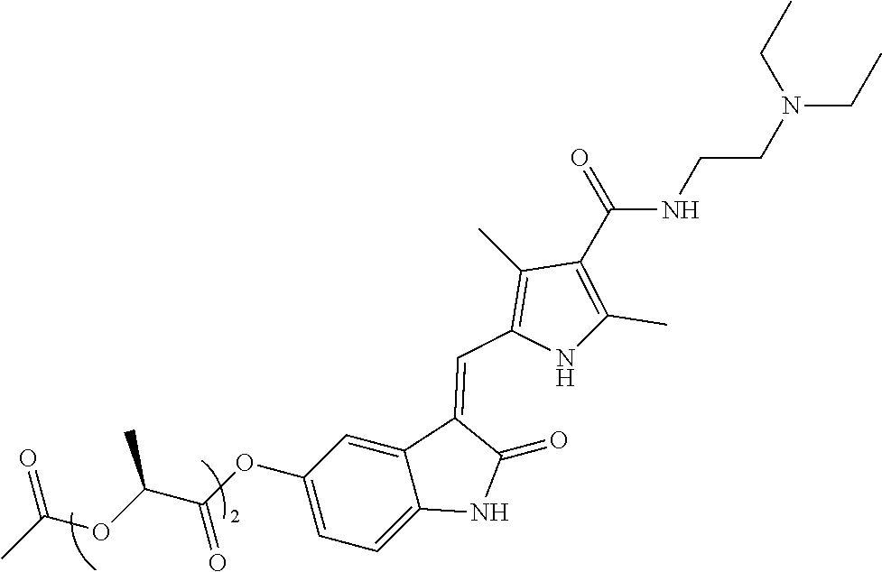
C1(OC(C(OC(C)=O)C)=O)=CC=C2C(=C1)C(=CC1=C(C)C(C(=O)NCCN(CC)CC)=C(C)N1)C(=O)N2
